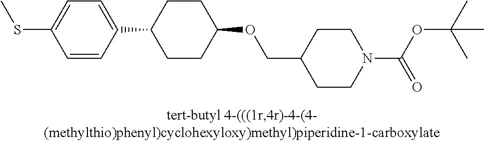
C1(SC)=CC=C(C2CCC(OCC3CCN(C(=O)OC(C)(C)C)CC3)CC2)C=C1
